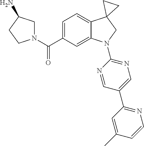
C(C1=CC=C2C(=C1)N(C1=NC=C(C3=NC=CC(C)=C3)C=N1)CC21CC1)(=O)N1CC(N)CC1
